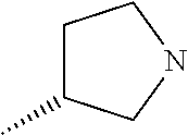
C1C(C)CNC1
